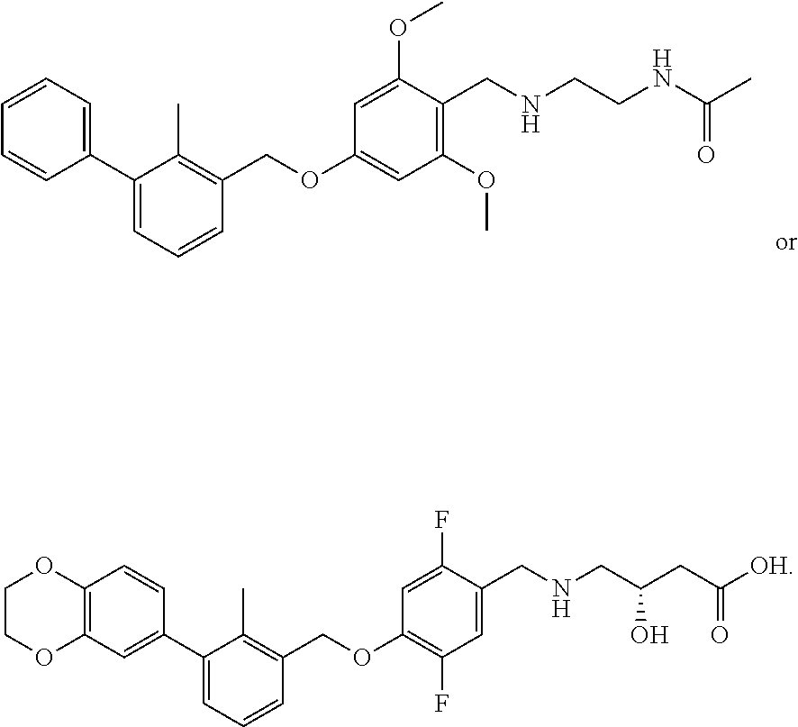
C1=CC=C(C2=CC=CC(COC3=CC(OC)=C(CNCCNC(C)=O)C(OC)=C3)=C2C)C=C1.C12=C(C=C(C3=CC=CC(COC4=C(F)C=C(CNCC(CC([OH])=O)O)C(F)=C4)=C3C)C=C1)OCCO2
